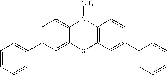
C1=C(C2=CC=CC=C2)C=C2C(=C1)N(C)C1=C(S2)C=C(C2=CC=CC=C2)C=C1
